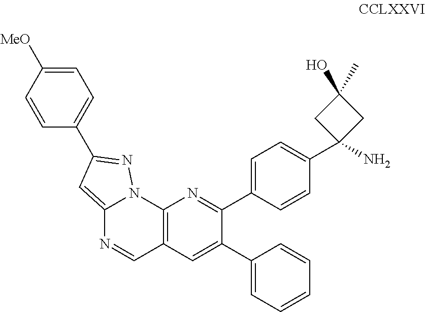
C12=C(C=C(C3=CC=CC=C3)C(C3=CC=C(C4(N)CC(O)(C)C4)C=C3)=N1)C=NC1=CC(C3=CC=C([MeO])C=C3)=NN21
